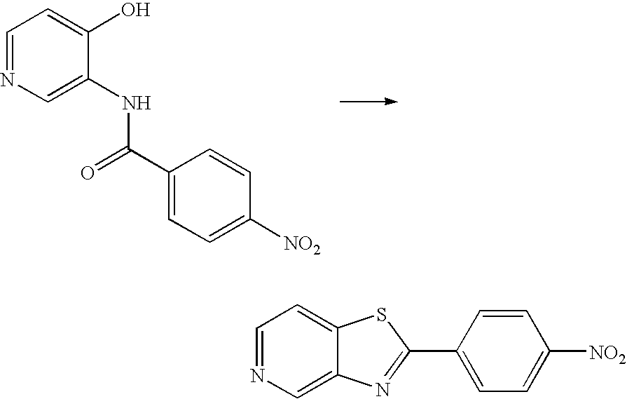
C1=NC=C(NC(=O)C2=CC=C([NO2])C=C2)C(O)=C1.C1=NC=C2C(=C1)SC(C1=CC=C([NO2])C=C1)=N2
